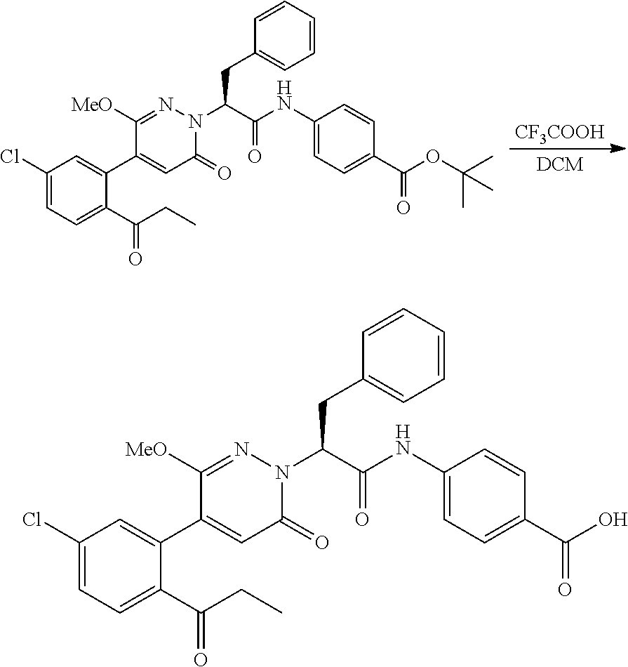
[CF3COOH].C1(Cl)=CC=C(C(CC)=O)C(C2=CC(=O)N(C(C(=O)NC3=CC=C(C(OC(C)(C)C)=O)C=C3)CC3=CC=CC=C3)N=C2[MeO])=C1.C1(Cl)=CC=C(C(CC)=O)C(C2=CC(=O)N(C(C(=O)NC3=CC=C(C(O)=O)C=C3)CC3=CC=CC=C3)N=C2[MeO])=C1
